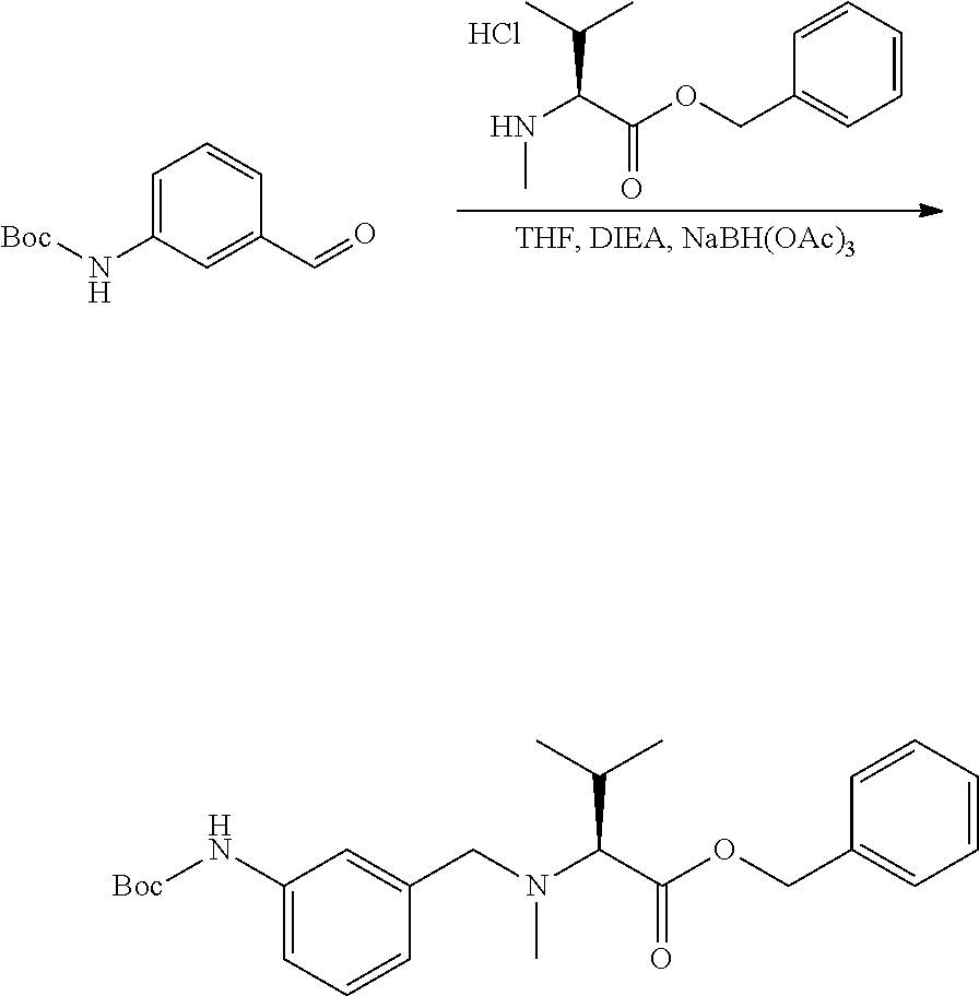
C1=CC(COC(C(NC)C(C)C)=O)=CC=C1.Cl.C1(N[Boc])=CC=CC(C=O)=C1.C1(N[Boc])=CC=CC(CN(C(C(OCC2=CC=CC=C2)=O)C(C)C)C)=C1
